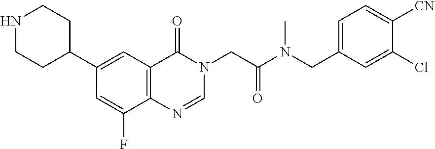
N1CCC(C2=CC3=C(C(F)=C2)N=CN(CC(N(CC2=CC=C([CN])C(Cl)=C2)C)=O)C3=O)CC1
